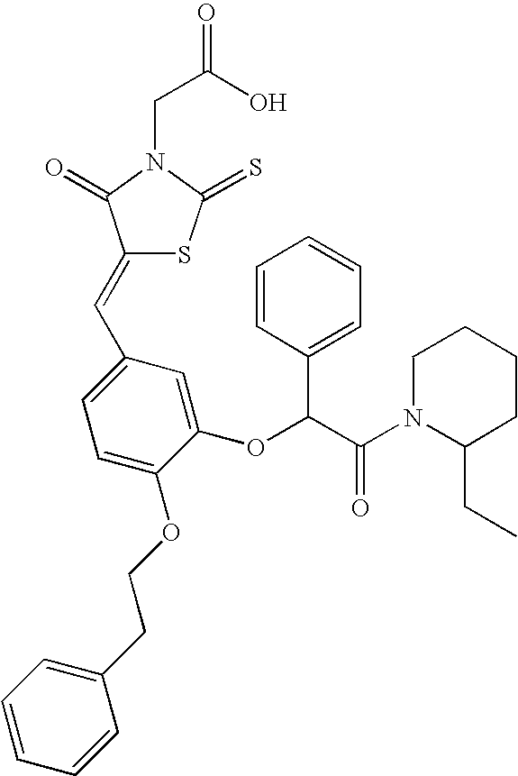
C(C(O)=O)N1C(=O)C(=CC2=CC=C(OCCC3=CC=CC=C3)C(OC(C(N3C(CC)CCCC3)=O)C3=CC=CC=C3)=C2)SC1=S
